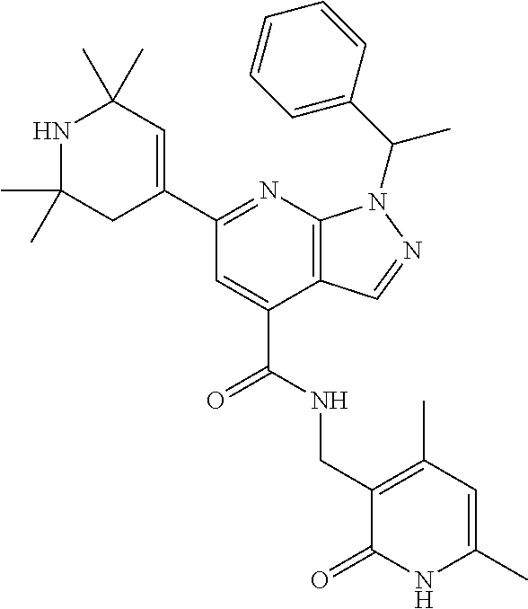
C1(C)(C)NC(C)(C)C=C(C2=NC3=C(C(C(=O)NCC4=C(C)C=C(C)NC4=O)=C2)C=NN3C(C)C2=CC=CC=C2)C1
